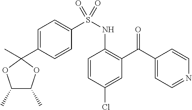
C1=CC(Cl)=CC(C(C2=CC=NC=C2)=O)=C1NS(C1=CC=C(C2(C)OC(C)C(C)O2)C=C1)(=O)=O
